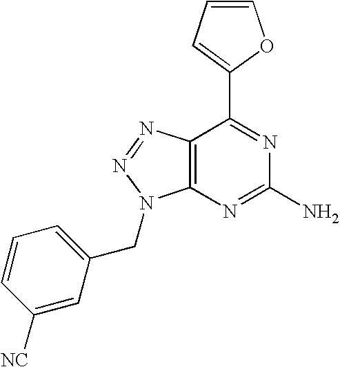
C1=CC=C(C2=NC(N)=NC3=C2N=NN3CC2=CC=CC([NC])=C2)O1
